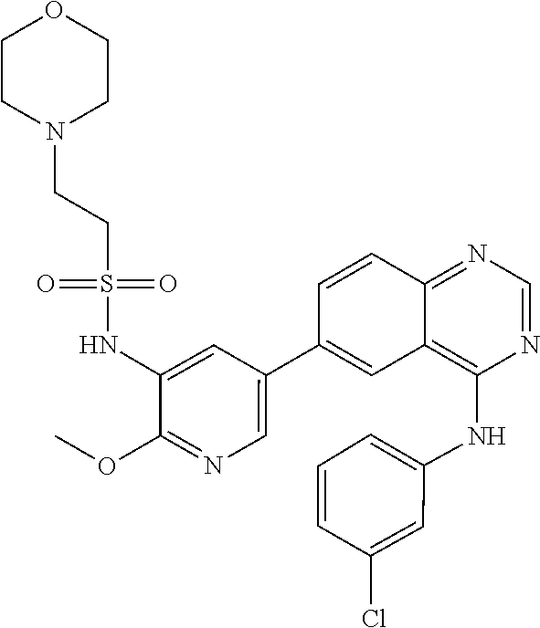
C1(NS(CCN2CCOCC2)(=O)=O)=CC(C2=CC3=C(NC4=CC=CC(Cl)=C4)N=CN=C3C=C2)=CN=C1OC
